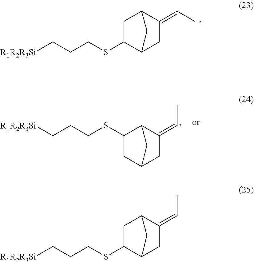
C1(SCCC[R1R2R3Si])CC2CC(=CC)C1C2.C1C(SCCC[R1R2R3Si])C2CC(=CC)C1C2.C1C(SCCC[R1R2R3Si])C2CC(=CC)C1C2
